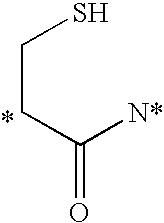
SCCC(=O)[N*]
